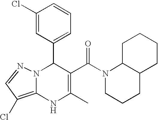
C1(Cl)=CC(C2N3C(=C(Cl)C=N3)NC(C)=C2C(=O)N2CCCC3C2CCCC3)=CC=C1
